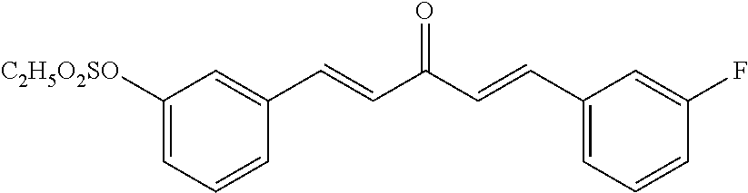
C1([C2H5O2SO])=CC=CC(C=CC(C=CC2=CC=CC(F)=C2)=O)=C1
